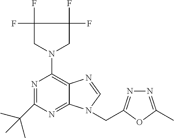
N1=C(C(C)(C)C)N=C2C(=C1N1CC(F)(F)C(F)(F)C1)N=CN2CC1=NN=C(C)O1
